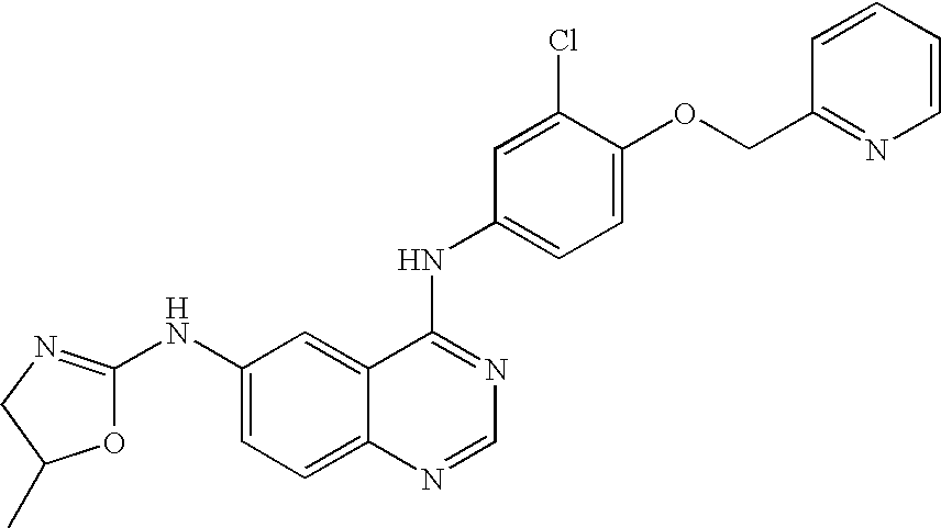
C1N=C(NC2=CC=C3C(=C2)C(NC2=CC=C(OCC4=NC=CC=C4)C(Cl)=C2)=NC=N3)OC1C
